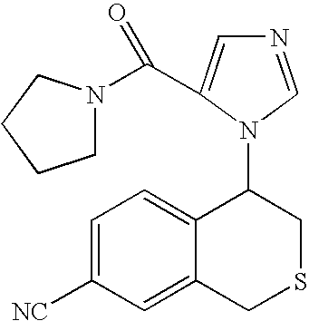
C1=C([NC])C=C2C(=C1)C(N1C=NC=C1C(N1CCCC1)=O)CSC2
